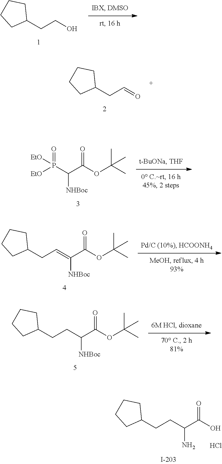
C1(CCO)CCCC1.C1(CC=O)CCCC1.[EtO]P(C([NHBoc])C(=O)OC(C)(C)C)(=O)[EtO].C1(CC=C([NHBoc])C(=O)OC(C)(C)C)CCCC1.C1(CCC(N)C(=O)O)CCCC1.Cl.C1(CCC([NHBoc])C(=O)OC(C)(C)C)CCCC1
